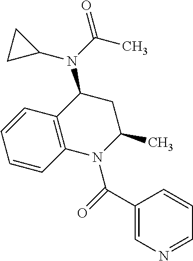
C12=C(C(N(C(C)=O)C3CC3)CC(C)N1C(=O)C1=CN=CC=C1)C=CC=C2
